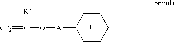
[CF2]=C(O[A]C1CCCCC1)[RF].B
